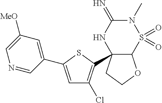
C12C(C3=C(Cl)C=C(C4=CC([MeO])=CN=C4)S3)(CCO1)NC(=N)N(C)S2(=O)=O
